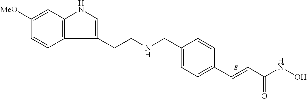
C1([MeO])=CC2=C(C=C1)C(CCNCC1=CC=C(C=CC(NO)=O)C=C1)=CN2
